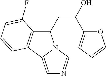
C1(CC(O)C2=CC=CO2)C2=C(C3=CN=CN13)C=CC=C2F
